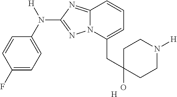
C1(F)=CC=C(N([H])C2=NN3C(=N2)C=CC=C3CC2(O)CCN([H])CC2)C=C1.[H]
